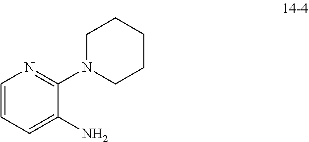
C1CN(C2=NC=CC=C2N)CCC1
